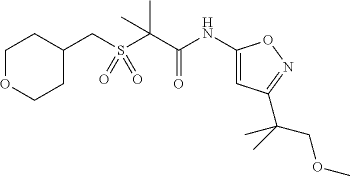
C1(CS(C(C(NC2=CC(C(COC)(C)C)=NO2)=O)(C)C)(=O)=O)CCOCC1
